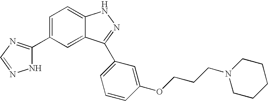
C1=C(C2=NC=NN2)C=C2C(=C1)NN=C2C1=CC=CC(OCCCN2CCCCC2)=C1
